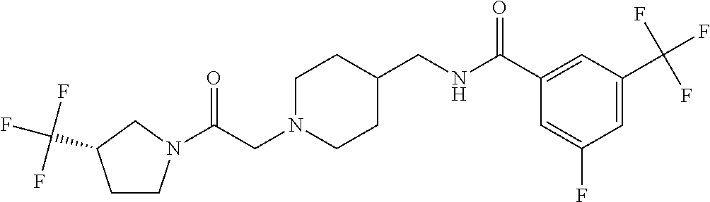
C(N1CCC(CNC(C2=CC(C(F)(F)F)=CC(F)=C2)=O)CC1)C(=O)N1CCC(C(F)(F)F)C1
